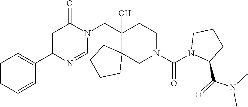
C1(CN2C(=O)C=C(C3=CC=CC=C3)N=C2)(O)C2(CN(C(N3C(C(N(C)C)=O)CCC3)=O)CC1)CCCC2
